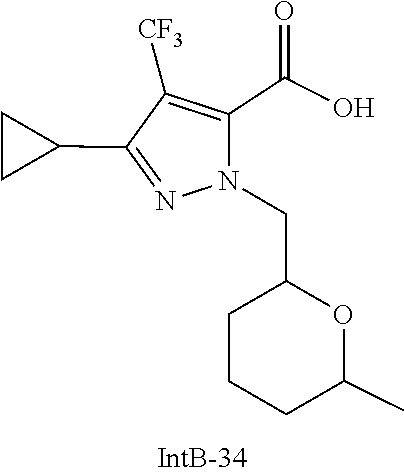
C1C(C2=NN(CC3CCCC(C)O3)C(C(=O)O)=C2[CF3])C1
